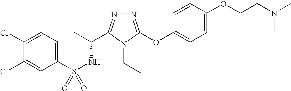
N1=C(OC2=CC=C(OCCN(C)C)C=C2)N(CC)C(C(C)NS(=O)(C2=CC=C(Cl)C(Cl)=C2)=O)=N1
